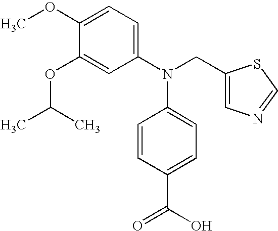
C1(OC)=CC=C(N(CC2=CN=CS2)C2=CC=C(C(O)=O)C=C2)C=C1OC(C)C
